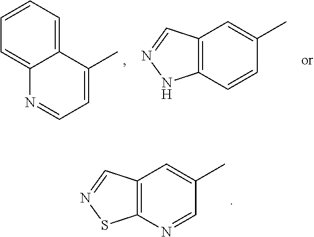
C1=C2C(=CC=C1)C(C)=CC=N2.C12=C(C=CC(C)=C1)NN=C2.C12=C(N=CC(C)=C1)SN=C2
